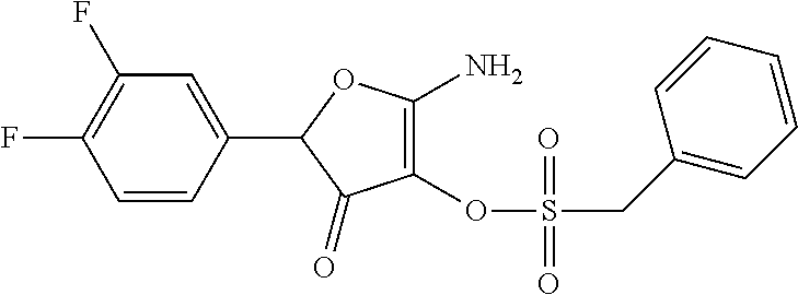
C1=CC(C2C(=O)C(OS(CC3=CC=CC=C3)(=O)=O)=C(N)O2)=CC(F)=C1F
